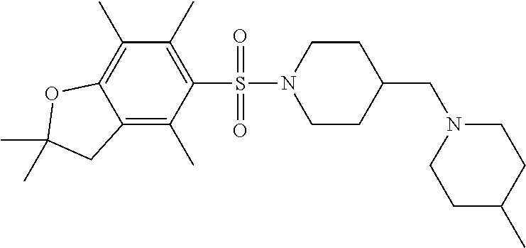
C1N(S(C2=C(C)C(C)=C3C(=C2C)CC(C)(C)O3)(=O)=O)CCC(CN2CCC(C)CC2)C1
